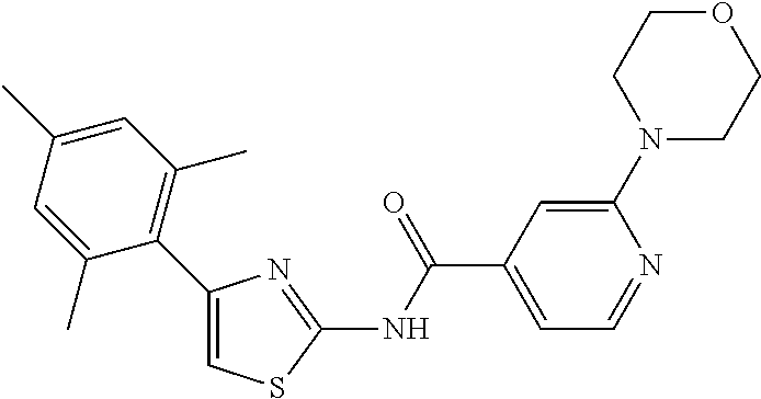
C1(C2=C(C)C=C(C)C=C2C)=CSC(NC(C2=CC=NC(N3CCOCC3)=C2)=O)=N1
